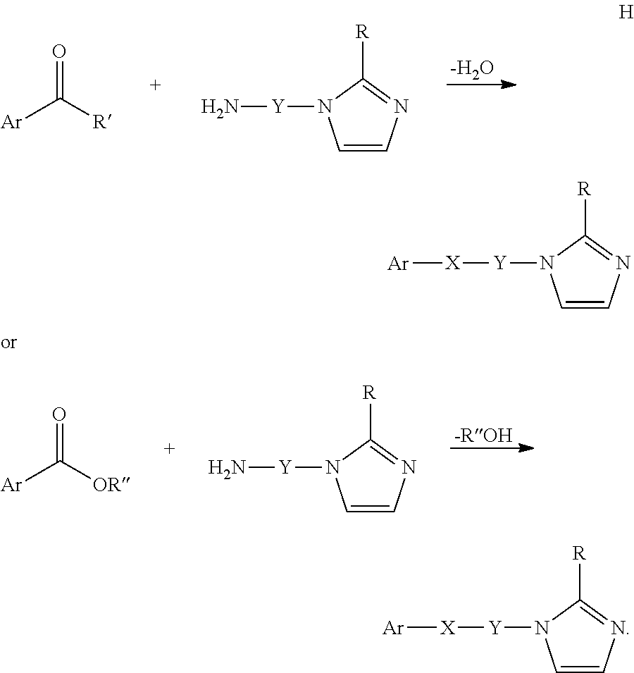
[-H2O].O=C([R])[Ar].C1=CN=C([R])N1[Y]N.[-ROH].O=C([OR])[Ar].C1=CN=C([R])N1[Y]N.C1=CN=C([R])N1[Y][X][Ar].C1=CN=C([R])N1[Y][X][Ar]
